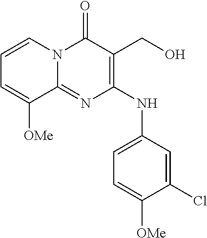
C1=C([OMe])C2=NC(NC3=CC=C([OMe])C(Cl)=C3)=C(CO)C(=O)N2C=C1
